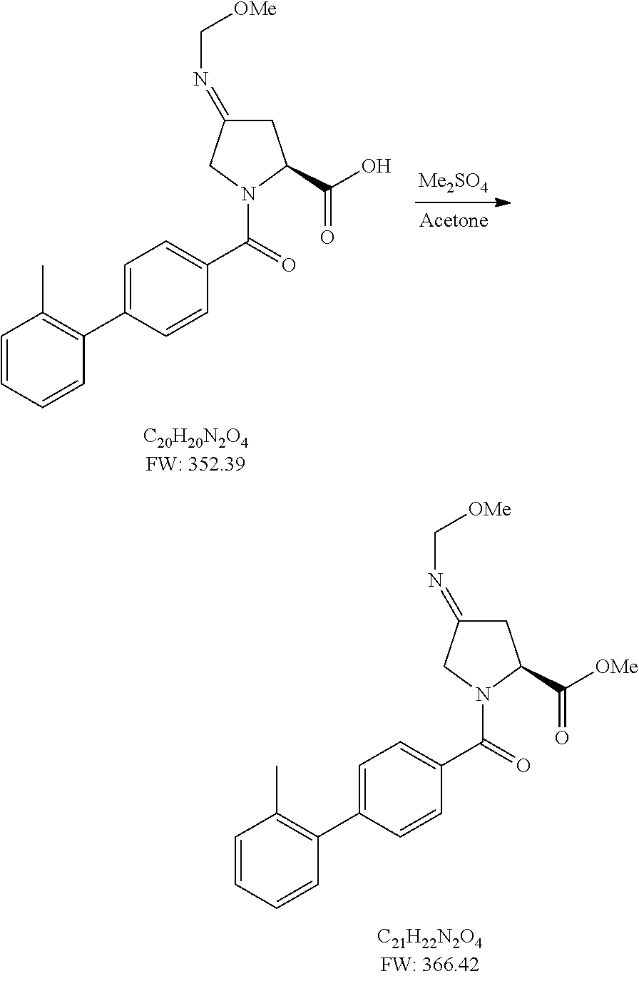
C1=CC=CC(C2=CC=C(C(=O)N3CC(=NC[OMe])CC3C([OMe])=O)C=C2)=C1C.C1=CC=CC(C2=CC=C(C(=O)N3CC(=NC[OMe])CC3C(O)=O)C=C2)=C1C
